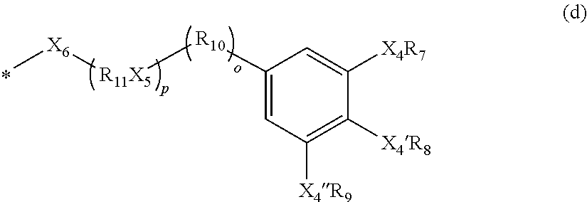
C[X6][R11X5][R10]C1=CC([X4R9])=C([X4R8])C([X4R7])=C1
